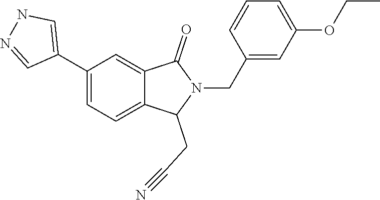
N1=CC(C2=CC=C3C(=C2)C(=O)N(CC2=CC(OCC)=CC=C2)C3CC#N)=CN1
